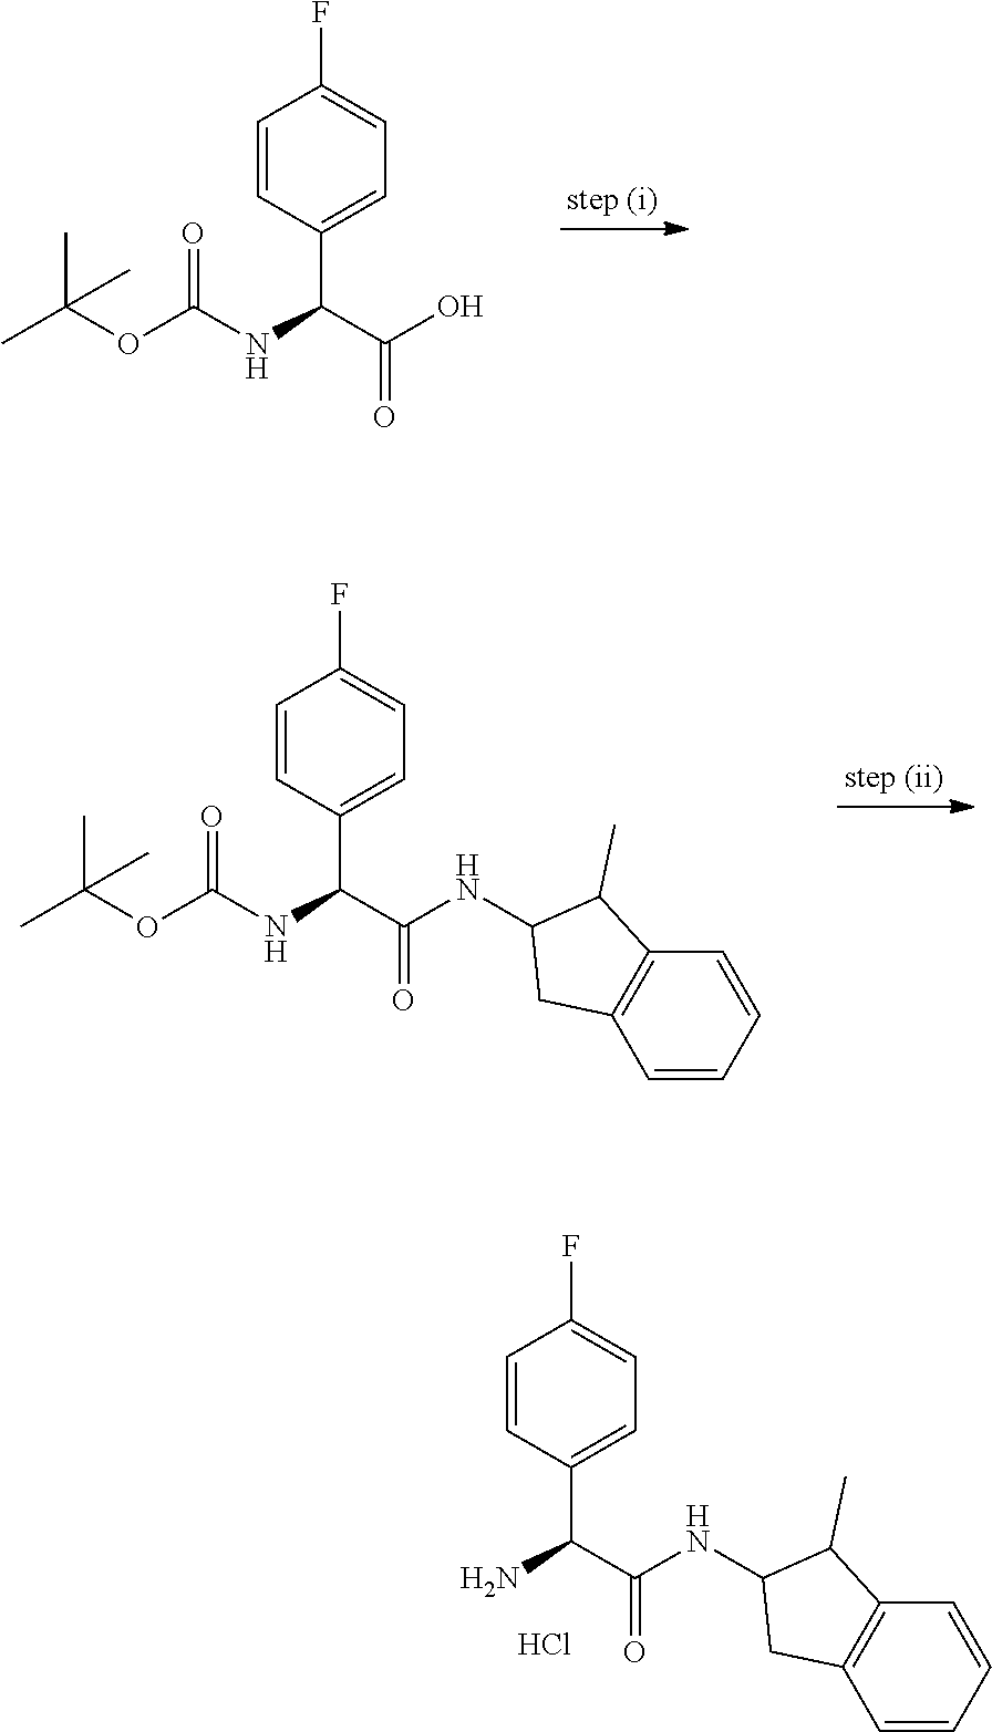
C1=CC(C(C(=O)O)NC(OC(C)(C)C)=O)=CC=C1F.C1=CC(C(C(=O)NC2CC3=C(C2C)C=CC=C3)NC(OC(C)(C)C)=O)=CC=C1F.C1=CC(C(C(=O)NC2CC3=C(C2C)C=CC=C3)N)=CC=C1F.Cl
